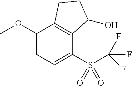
C1(OC)=CC=C(S(C(F)(F)F)(=O)=O)C2=C1CCC2O
